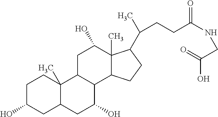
C1C(O)CC2C(C)(C1)C1C(C(O)C2)C2C(C)(C(O)C1)C(C(C)CCC(NCC(O)=O)=O)CC2
